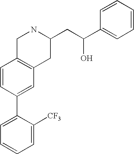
C1=C(C2=CC3=C(C=C2)CNC(CC(O)C2=CC=CC=C2)C3)C([CF3])=CC=C1
